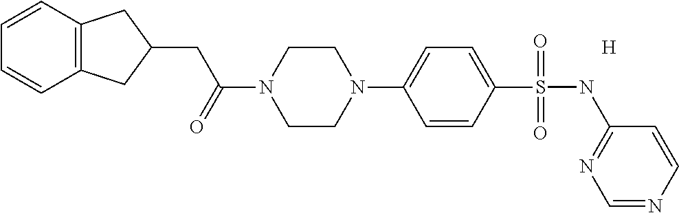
C1=CC2=C(C=C1)CC(CC(=O)N1CCN(C3=CC=C(S(NC4=NC=NC=C4)(=O)=O)C=C3)CC1)C2.[H]
